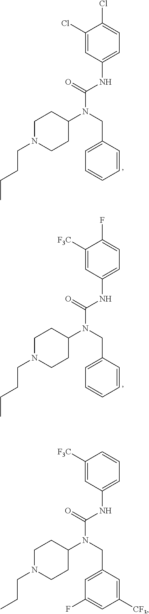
C1(Cl)=CC(NC(=O)N(CC2=CC=CC=C2)C2CCN(CCCC)CC2)=CC=C1Cl.C1([F3C])=CC(NC(=O)N(CC2=CC=CC=C2)C2CCN(CCCC)CC2)=CC=C1F.C1([F3C])=CC(NC(=O)N(CC2=CC(F)=CC([CF3])=C2)C2CCN(CCC)CC2)=CC=C1
